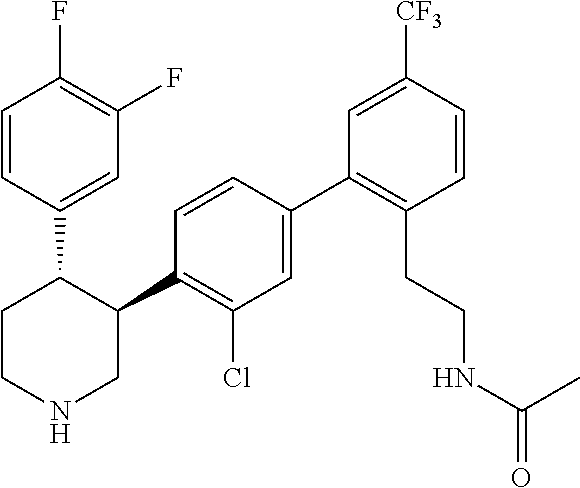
C1=C(C2=C(CCNC(C)=O)C=CC([CF3])=C2)C=CC(C2C(C3=CC(F)=C(F)C=C3)CCNC2)=C1Cl
